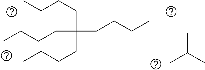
CCCCC(CCCC)(CCCC)CCCC.CC(C)C
